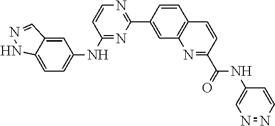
N1=NC=C(NC(C2=NC3=C(C=CC(C4=NC=CC(NC5=CC=C6C(=C5)C=NN6)=N4)=C3)C=C2)=O)C=C1
